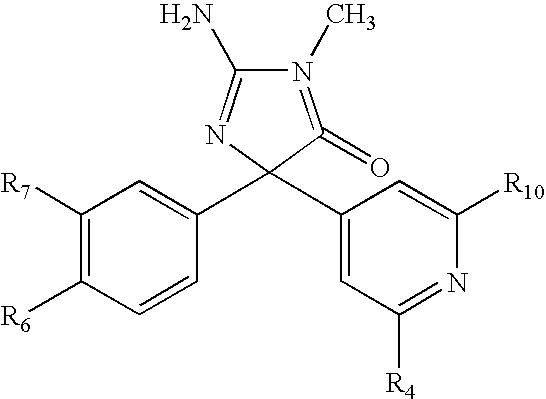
C1([R7])=C([R6])C=CC(C2(C3=CC([R4])=NC([R10])=C3)N=C(N)N(C)=C2=O)=C1
